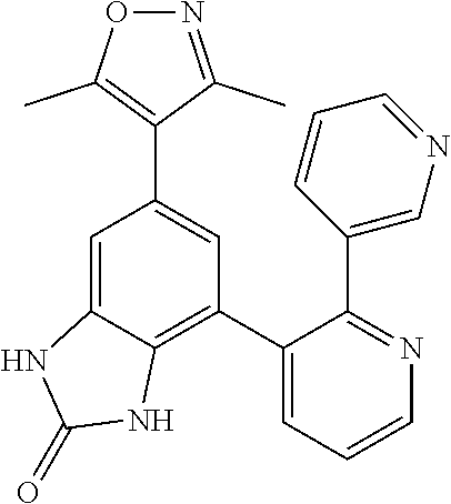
C1(C2=CC=CN=C2C2=CN=CC=C2)=C2C(=CC(C3=C(C)ON=C3C)=C1)NC(=O)N2
